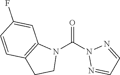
O=C(N1N=CC=N1)N1C2=C(CC1)C=CC(F)=C2
